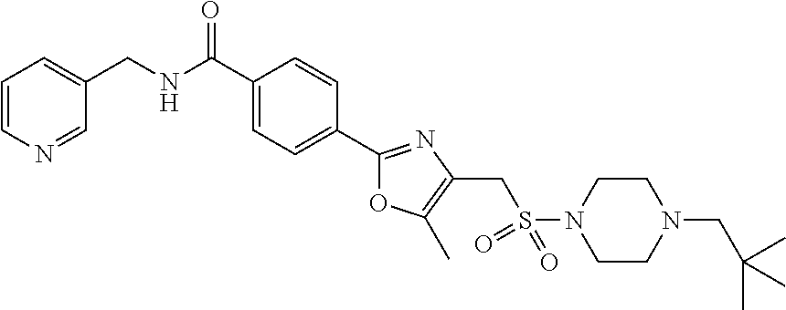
C1=CN=CC(CNC(C2=CC=C(C3=NC(CS(N4CCN(CC(C)(C)C)CC4)(=O)=O)=C(C)O3)C=C2)=O)=C1
